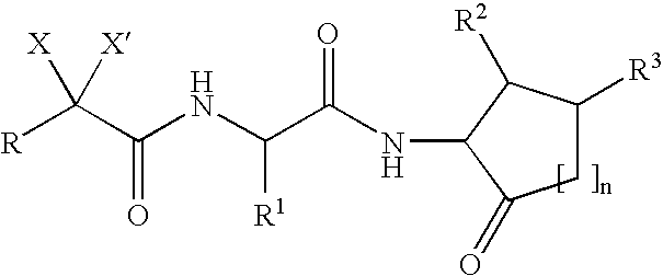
[R]C(C(NC(C(NC1C([R2])C([R3])CC1=O)=O)[R1])=O)([X])[X]
